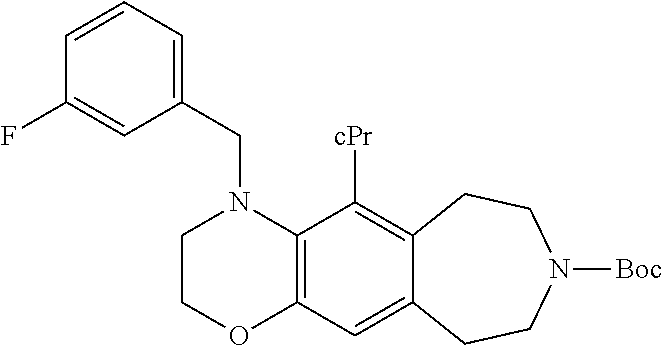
C12=C(N(CC3=CC=CC(F)=C3)CCO1)C([cPr])=C1C(=C2)CCN([Boc])CC1
